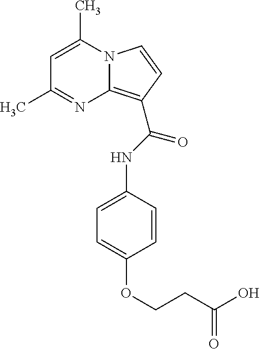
C1=C(C)N2C(=C(C(NC3=CC=C(OCCC(=O)O)C=C3)=O)C=C2)N=C1C
